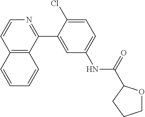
C12=C(C(C3=CC(NC(=O)C4OCCC4)=CC=C3Cl)=NC=C1)C=CC=C2
